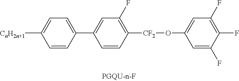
C1=CC(C2=CC(F)=C([CF2]OC3=CC(F)=C(F)C(F)=C3)C=C2)=CC=C1[CnH2n+1]
